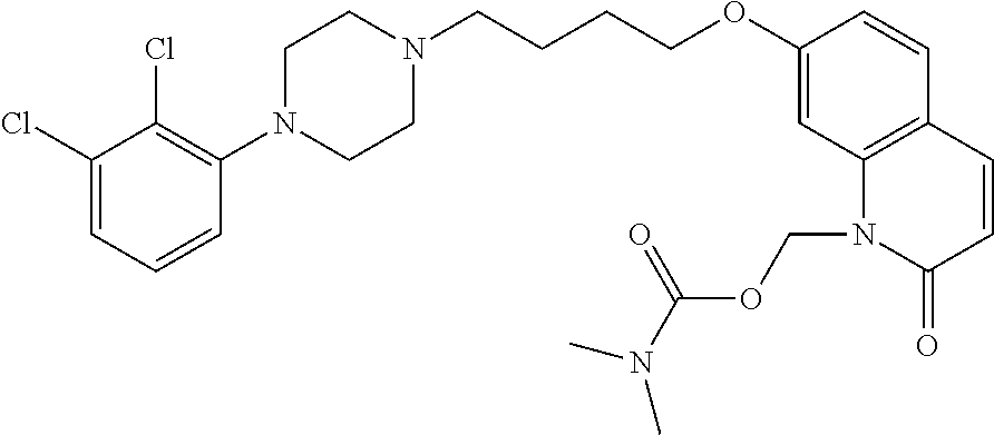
C1(Cl)=CC=CC(N2CCN(CCCCOC3=CC4=C(C=C3)C=CC(=O)N4COC(N(C)C)=O)CC2)=C1Cl
